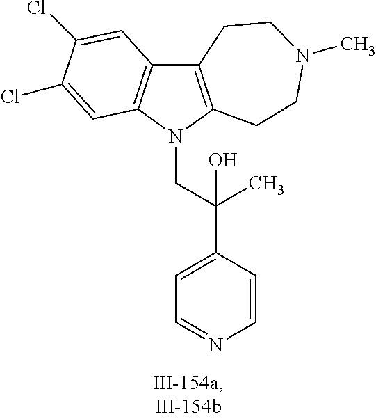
C12=C(N(CC(C3=CC=NC=C3)(O)C)C3=C1C=C(Cl)C(Cl)=C3)CCN(C)CC2
